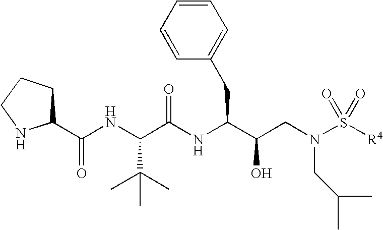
C1C(C(NC(C(NC(C(CN(S([R4])(=O)=O)CC(C)C)O)CC2=CC=CC=C2)=O)C(C)(C)C)=O)NCC1
